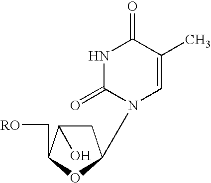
C1C(O)C(C[RO])OC1N1C=C(C)C(=O)NC1=O
